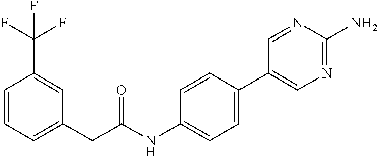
C(C(NC1=CC=C(C2=CN=C(N)N=C2)C=C1)=O)C1=CC=CC(C(F)(F)F)=C1
